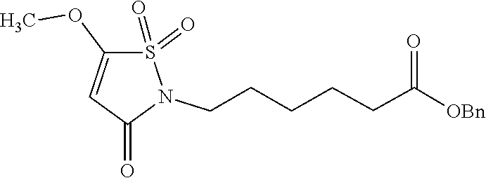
O=S1(=O)N(CCCCCC(=O)[OBn])C(=O)C=C1OC
